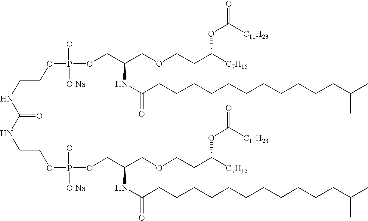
C(NC(=O)NCCOP([O Na])(=O)OCC(COCCC([C7H15])OC(=O)[C11H23])NC(=O)CCCCCCCCCCCC(C)C)COP(=O)([O Na])OCC(COCCC([C7H15])OC(=O)[C11H23])NC(CCCCCCCCCCCC(C)C)=O
